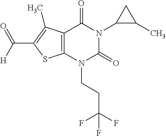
C12=C(N(CCC(F)(F)F)C(=O)N(C3C(C)C3)C1=O)SC(C([H])=O)=C2C
